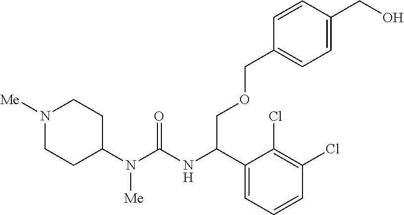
N1([Me])CCC(N(C(NC(C2=CC=CC(Cl)=C2Cl)COCC2=CC=C(CO)C=C2)=O)[Me])CC1
